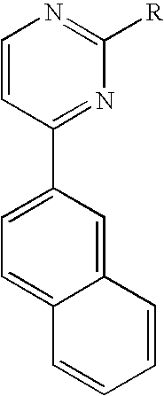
C1=CC(C2=CC=C3C(=C2)C=CC=C3)=NC([R])=N1
